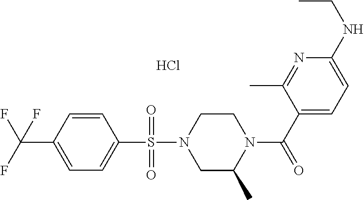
Cl.C1=CC(C(F)(F)F)=CC=C1S(N1CC(C)N(C(C2=CC=C(NCC)N=C2C)=O)CC1)(=O)=O
